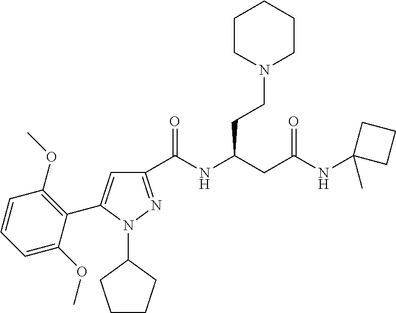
C1(C(NC(CC(NC2(C)CCC2)=O)CCN2CCCCC2)=O)=NN(C2CCCC2)C(C2=C(OC)C=CC=C2OC)=C1
